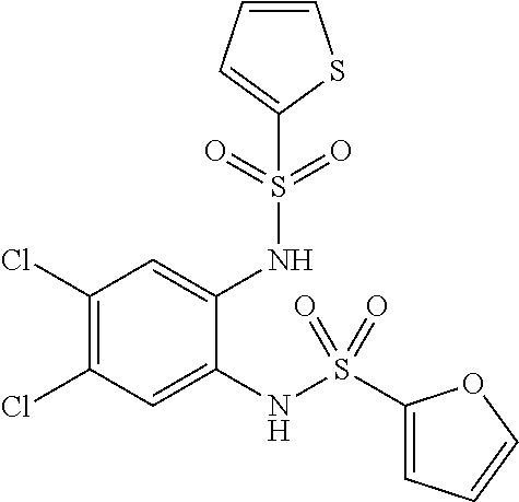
C1(Cl)=C(Cl)C=C(NS(C2=CC=CO2)(=O)=O)C(NS(=O)(=O)C2=CC=CS2)=C1
